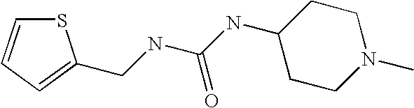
C(NC(NC1CCN(C)CC1)=O)C1=CC=CS1
